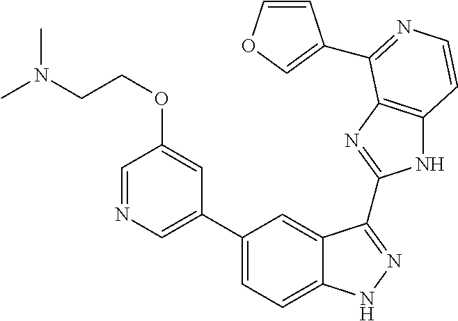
C1(C2=CN=CC(OCCN(C)C)=C2)=CC=C2C(=C1)C(C1=NC3=C(N1)C=CN=C3C1=COC=C1)=NN2
